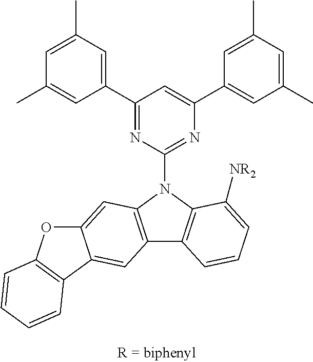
C1(C2=CC(C)=CC(C)=C2)=NC(N2C3=C(C4=C2C=C2C(=C4)C4=C(O2)C=CC=C4)C=CC=C3[NR2])=NC(C2=CC(C)=CC(C)=C2)=C1
